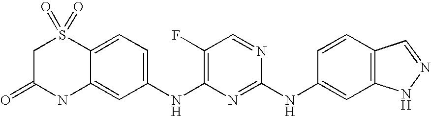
C1(F)=C(NC2=CC=C3C(=C2)NC(=O)CS3(=O)=O)N=C(NC2=CC3=C(C=C2)C=NN3)N=C1
